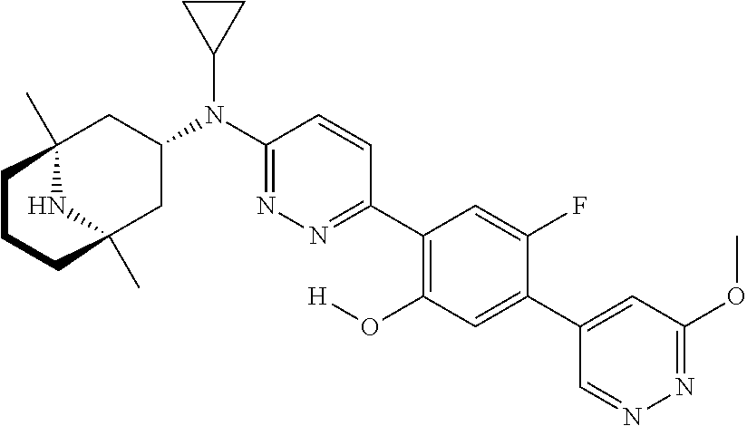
C12(C)NC(C)(CC(N(C3=NN=C(C4=C(O[H])C=C(C5=CC(OC)=NN=C5)C(F)=C4)C=C3)C3CC3)C1)CCC2
